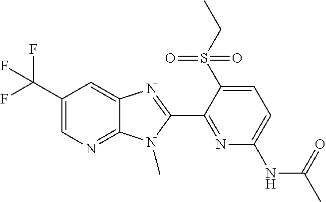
C12=NC=C(C(F)(F)F)C=C1N=C(C1=NC(NC(C)=O)=CC=C1S(CC)(=O)=O)N2C
